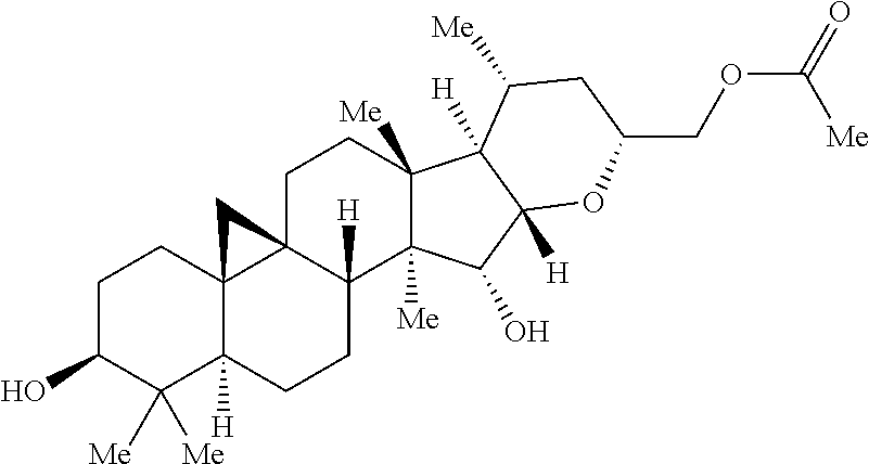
C1C(O)C([Me])([Me])C2([H])C3(C1)C1(C([H])(CC2)C2([Me])C([Me])(CC1)C1([H])C([H])(C2O)OC(COC(=O)[Me])CC1[Me])C3
